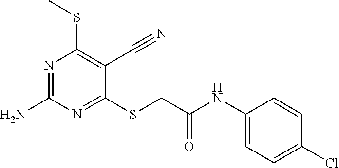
N1=C(N)N=C(SCC(NC2=CC=C(Cl)C=C2)=O)C(C#N)=C1SC
